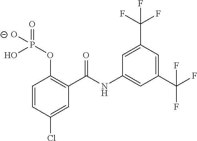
C1=CC(Cl)=CC(C(NC2=CC(C(F)(F)F)=CC(C(F)(F)F)=C2)=O)=C1OP([O-])(O)=O
